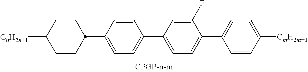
C1([CnH2n+1])CCC(C2=CC=C(C3=CC=C(C4=CC=C([CmH2m+1])C=C4)C(F)=C3)C=C2)CC1
